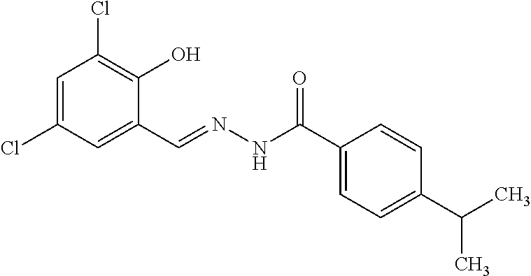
C1=C(Cl)C=C(C=NNC(C2=CC=C(C(C)C)C=C2)=O)C(O)=C1Cl
